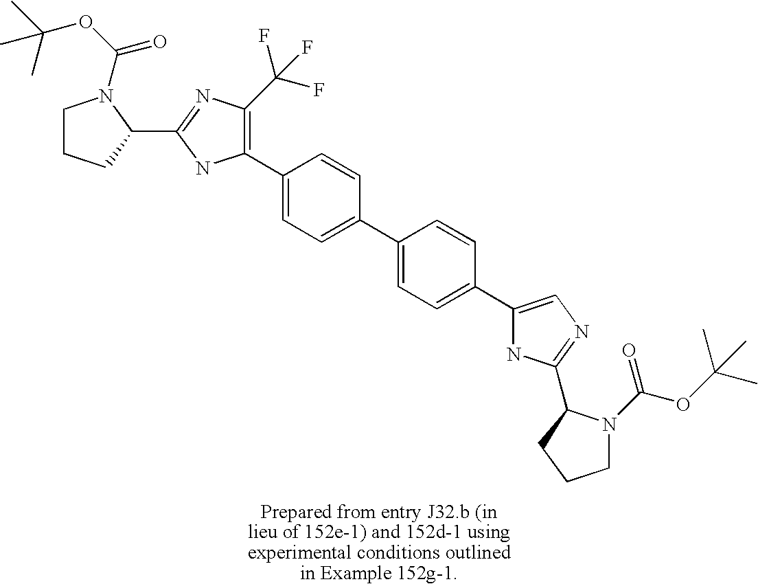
C1(C2=C(C(F)(F)F)N=C(C3CCCN3C(OC(C)(C)C)=O)N2)=CC=C(C2=CC=C(C3=CN=C(C4N(C(=O)OC(C)(C)C)CCC4)N3)C=C2)C=C1
